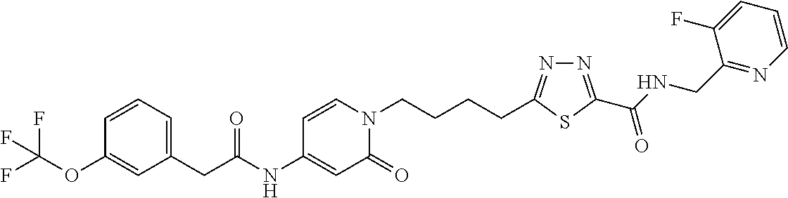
C1(NC(CC2=CC=CC(OC(F)(F)F)=C2)=O)=CC(=O)N(CCCCC2=NN=C(C(NCC3=NC=CC=C3F)=O)S2)C=C1
